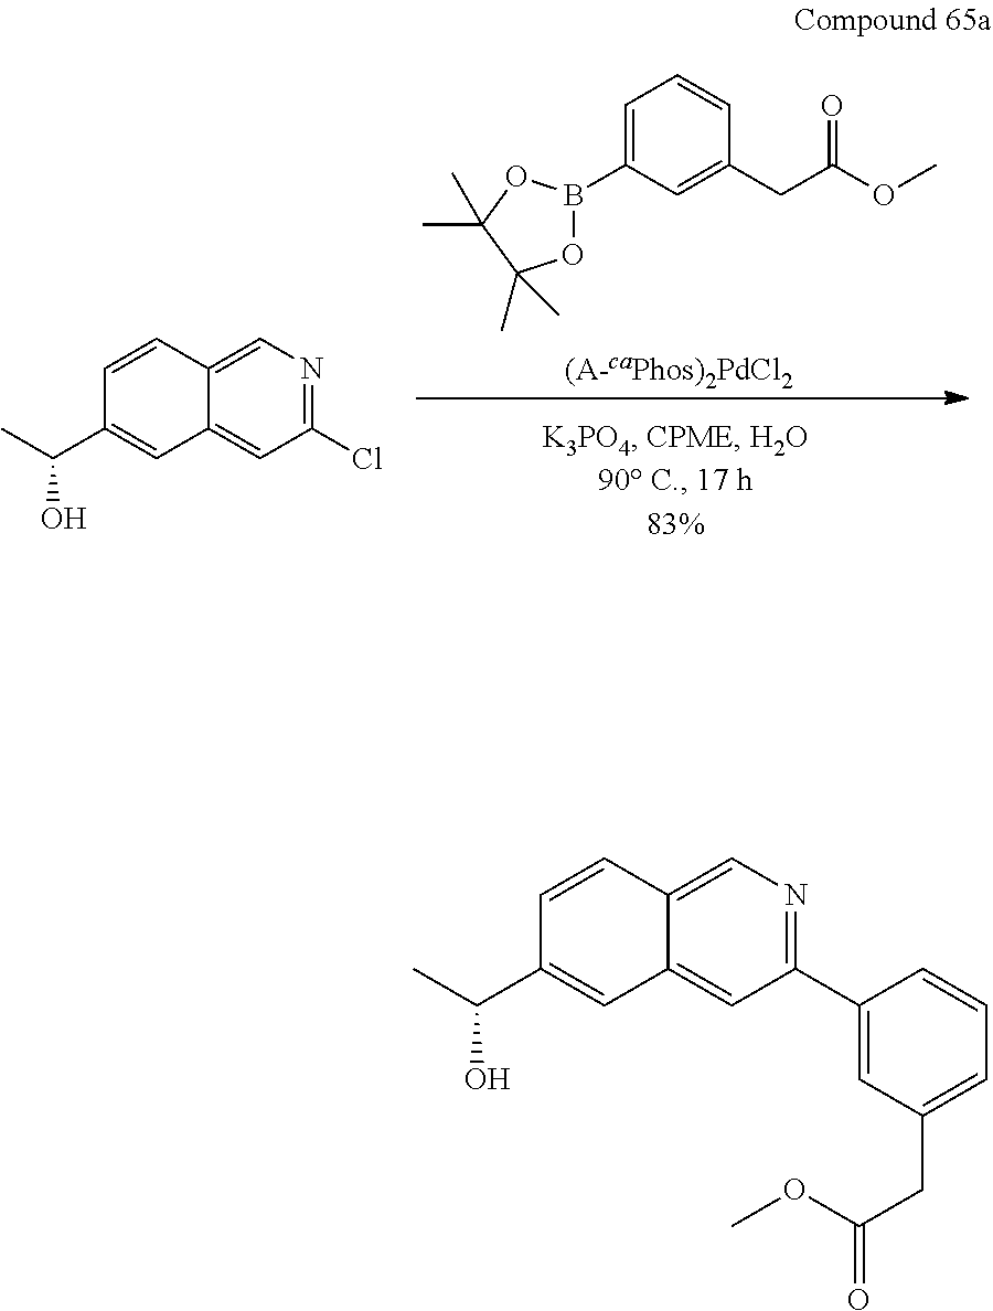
C1=C(B2OC(C)(C)C(C)(C)O2)C=C(CC(OC)=O)C=C1.C12=CC(Cl)=NC=C1C=CC(C(C)O)=C2.C1=C(C2=NC=C3C(=C2)C=C(C(C)O)C=C3)C=CC=C1CC(OC)=O
